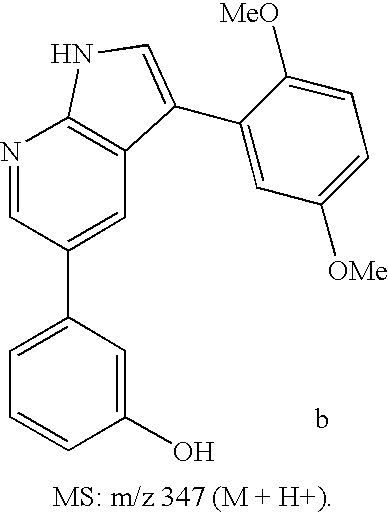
C1=C(C2=CC3=C(N=C2)NC=C3C2=CC([OMe])=CC=C2[MeO])C=C(O)C=C1
